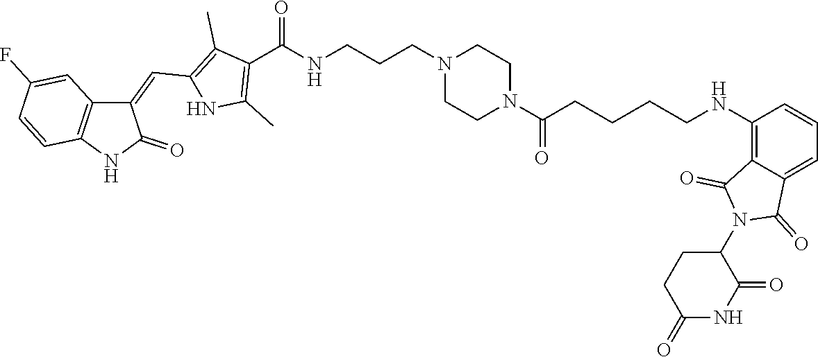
C1CN(CCCNC(C2=C(C)NC(C=C3C4=C(C=CC(F)=C4)NC3=O)=C2C)=O)CCN1C(=O)CCCCNC1=C2C(=CC=C1)C(=O)N(C1CCC(=O)NC1=O)C2=O
